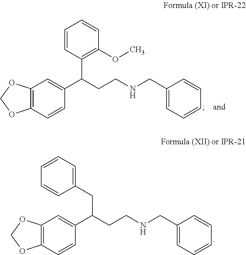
C12=C(C=CC(C(CCNCC3=CC=CC=C3)C3=C(OC)C=CC=C3)=C1)OCO2.C12=C(C=CC(C(CCNCC3=CC=CC=C3)CC3=CC=CC=C3)=C1)OCO2
